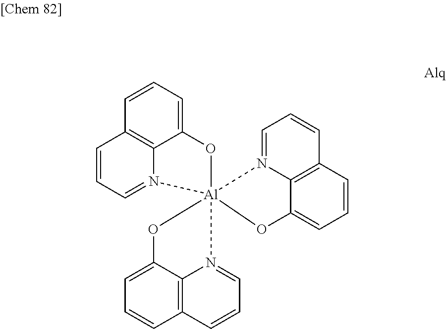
C1=CC=C2C3=C1C=CC=N3[Al]13(O2)(N2=CC=CC4=C2C(=CC=C4)O1)N1=CC=CC2=C1C(=CC=C2)O3
